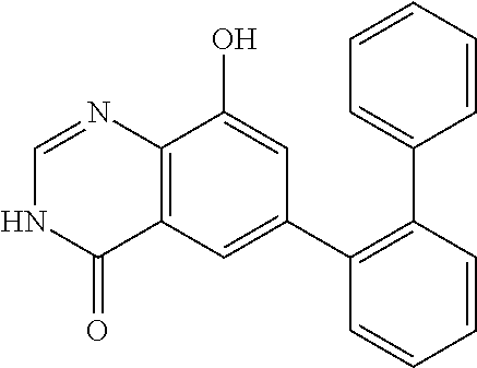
C12=C(C=C(C3=C(C4=CC=CC=C4)C=CC=C3)C=C1O)C(=O)NC=N2
